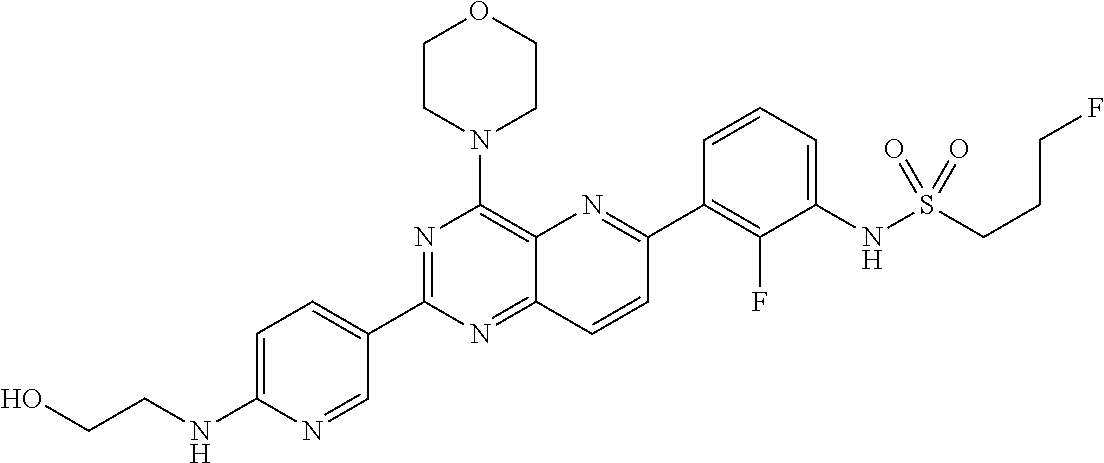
C1=C(NCCO)N=CC(C2=NC(N3CCOCC3)=C3C(=N2)C=CC(C2=C(F)C(NS(=O)(=O)CCCF)=CC=C2)=N3)=C1
